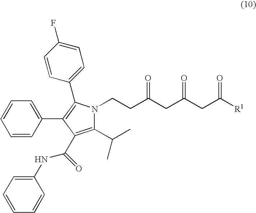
C1(C(C)C)=C(C(NC2=CC=CC=C2)=O)C(C2=CC=CC=C2)=C(C2=CC=C(F)C=C2)N1CCC(CC(CC([R1])=O)=O)=O
